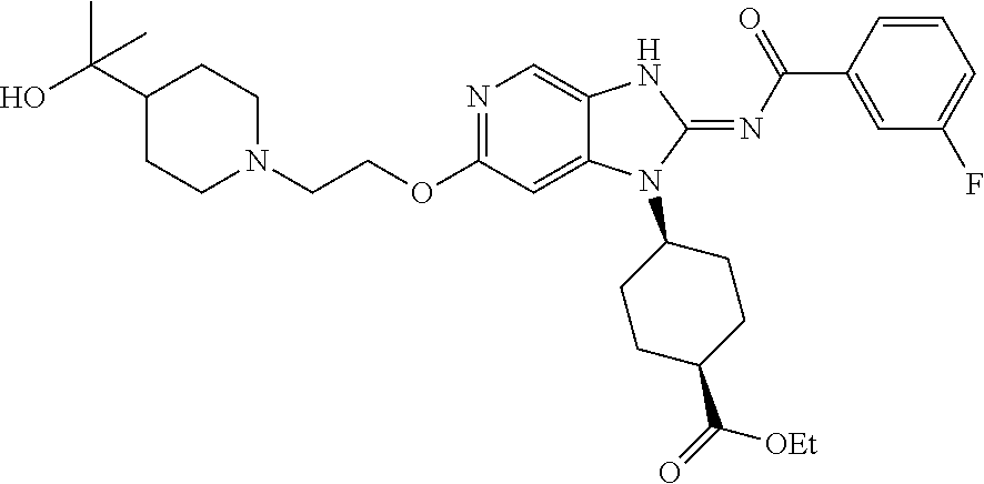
N1=C(OCCN2CCC(C(O)(C)C)CC2)C=C2C(=C1)NC(=NC(C1=CC(F)=CC=C1)=O)N2C1CCC(C(=O)[OEt])CC1
